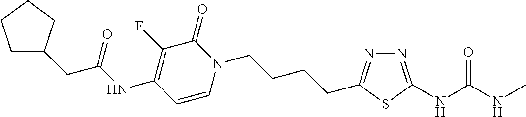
CNC(NC1=NN=C(CCCCN2C(=O)C(F)=C(NC(CC3CCCC3)=O)C=C2)S1)=O
